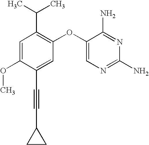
C1=C(OC)C(C#CC2CC2)=CC(OC2=CN=C(N)N=C2N)=C1C(C)C
